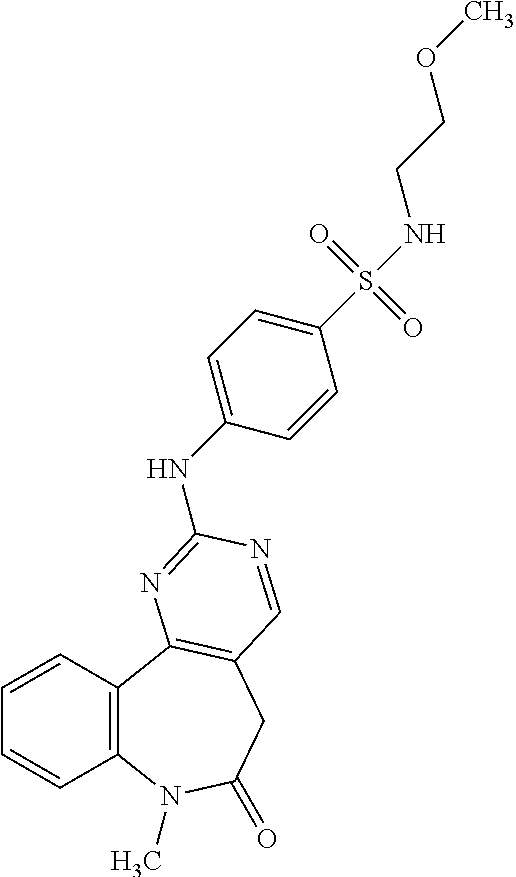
C1=CC2=C(C=C1)N(C)C(=O)CC1=C2N=C(NC2=CC=C(S(NCCOC)(=O)=O)C=C2)N=C1
